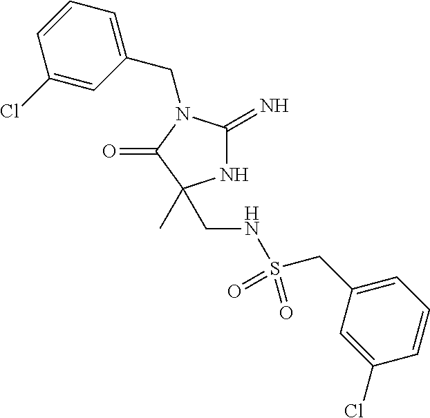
N1C(=N)N(CC2=CC=CC(Cl)=C2)C(=O)C1(C)CNS(CC1=CC=CC(Cl)=C1)(=O)=O
